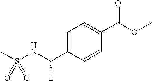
C(C1=CC=C(C(OC)=O)C=C1)(NS(=O)(C)=O)C
